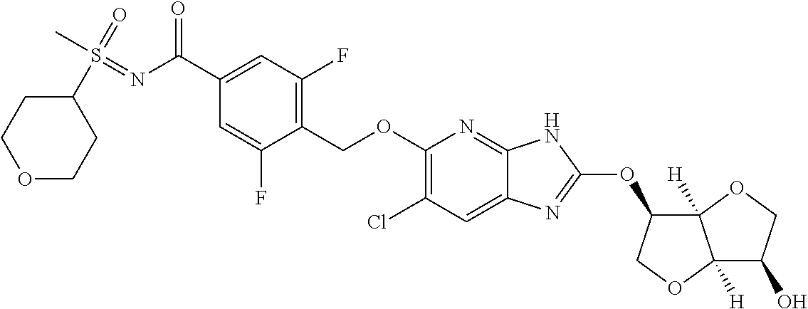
C1(COC2=C(Cl)C=C3C(=N2)NC(OC2C4([H])C([H])(OC2)C(O)CO4)=N3)=C(F)C=C(C(N=S(C)(=O)C2CCOCC2)=O)C=C1F
